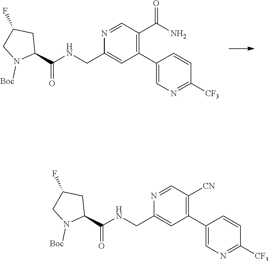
N1=CC([CN])=C(C2=CN=C([CF3])C=C2)C=C1CNC(=O)C1CC(F)CN1[Boc].N1=CC(C(N)=O)=C(C2=CN=C([CF3])C=C2)C=C1CNC(=O)C1CC(F)CN1[Boc]
